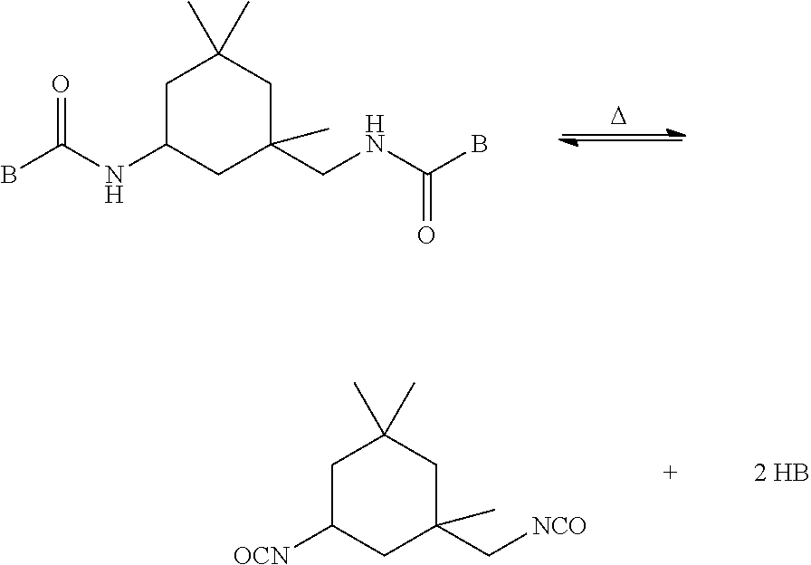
[D].C1C(NC(B)=O)CC(CNC(B)=O)(C)CC1(C)C.C1C([OCN])CC(C[NCO])(C)CC1(C)C
